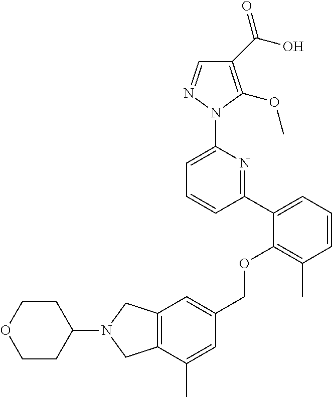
C1(C(O)=O)=C(OC)N(C2=CC=CC(C3=CC=CC(C)=C3OCC3=CC4=C(C(C)=C3)CN(C3CCOCC3)C4)=N2)N=C1
